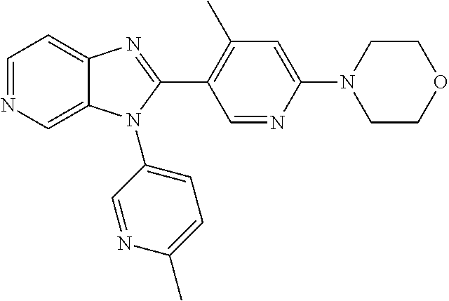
C1=NC=C2C(=C1)N=C(C1=C(C)C=C(N3CCOCC3)N=C1)N2C1=CC=C(C)N=C1
